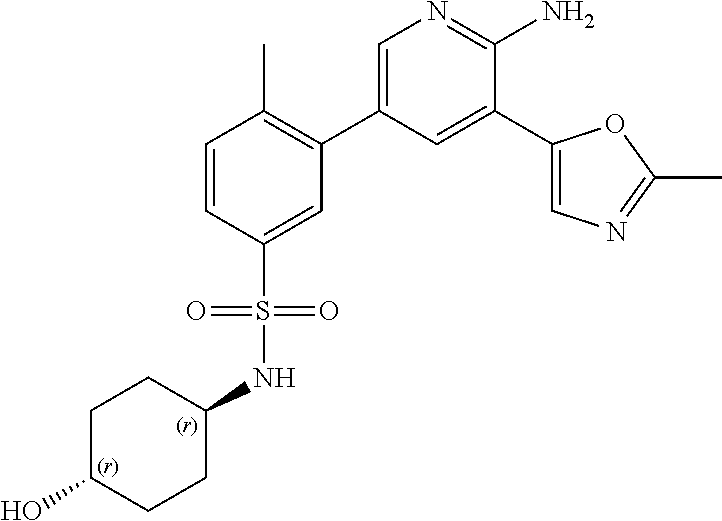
C1=CC(S(NC2CCC(O)CC2)(=O)=O)=CC(C2=CN=C(N)C(C3=CN=C(C)O3)=C2)=C1C
